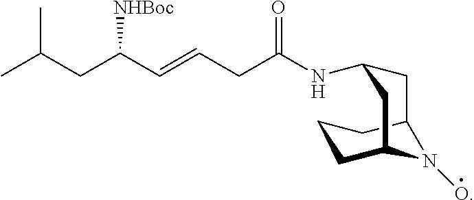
C1CC2N(O)C(C1)CC(NC(CC=CC([NHBoc])CC(C)C)=O)C2
